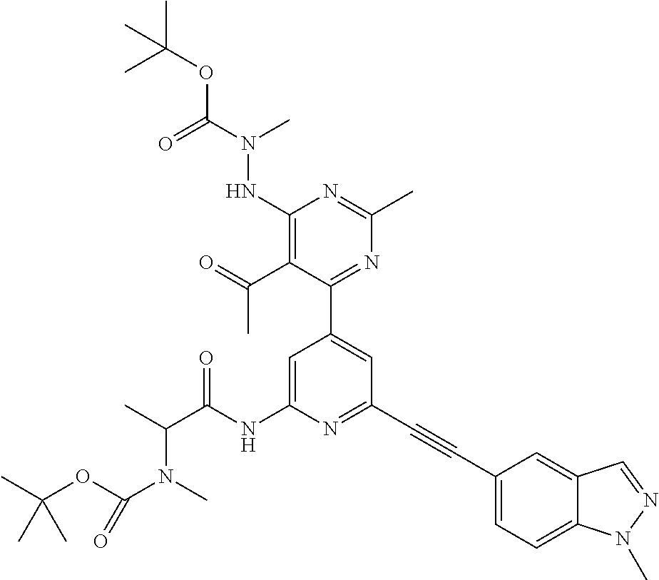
C1(C2=CC(C#CC3=CC=C4C(=C3)C=NN4C)=NC(NC(C(C)N(C)C(OC(C)(C)C)=O)=O)=C2)=NC(C)=NC(NN(C(OC(C)(C)C)=O)C)=C1C(=O)C
